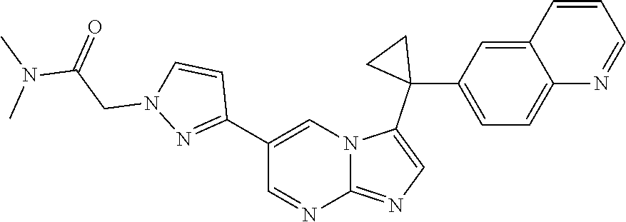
C1(C2=CN3C(=NC=C3C3(C4=CC=C5C(=C4)C=CC=N5)CC3)N=C2)=NN(CC(N(C)C)=O)C=C1
